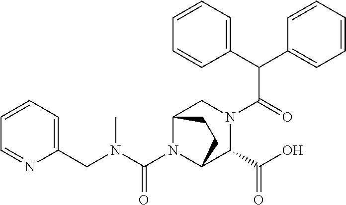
C(N1C2C(C(O)=O)N(C(C(C3=CC=CC=C3)C3=CC=CC=C3)=O)CC1CC2)(N(CC1=CC=CC=N1)C)=O
